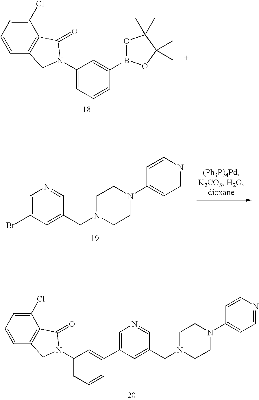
C1(Cl)=CC=CC2=C1C(=O)N(C1=CC=CC(B3OC(C)(C)C(C)(C)O3)=C1)C2.C1(Br)=CN=CC(CN2CCN(C3=CC=NC=C3)CC2)=C1.C1(N2CC3=C(C(Cl)=CC=C3)C2=O)=CC=CC(C2=CN=CC(CN3CCN(C4=CC=NC=C4)CC3)=C2)=C1
